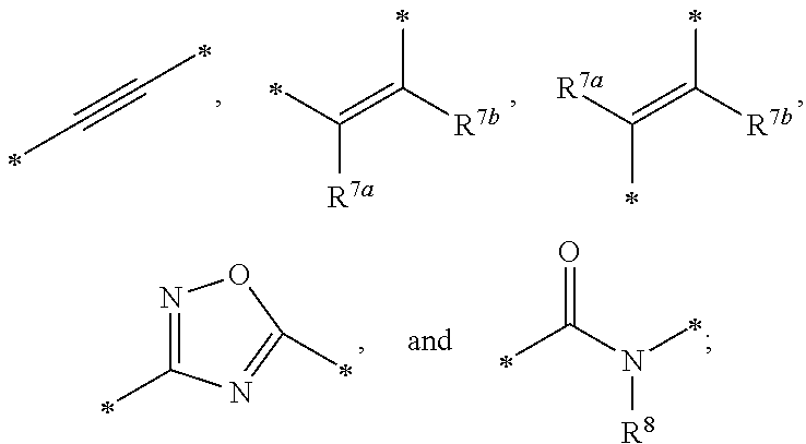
C(#CC)C.C(=C([R7b])C)([R7a])C.C(=C([R7b])C)([R7a])C.N1=C(C)N=C(C)O1.O=C(N([R8])C)C
